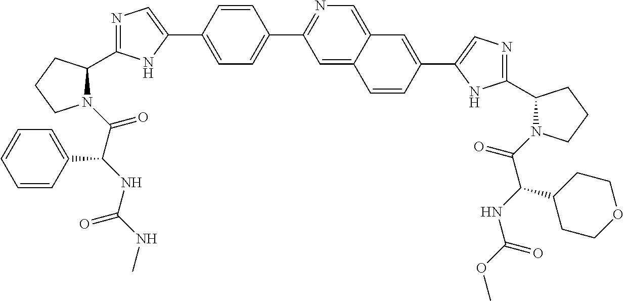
N1(C(=O)C(NC(NC)=O)C2=CC=CC=C2)C(C2=NC=C(C3=CC=C(C4=NC=C5C(=C4)C=CC(C4=CN=C(C6N(C(C(C7CCOCC7)NC(=O)OC)=O)CCC6)N4)=C5)C=C3)N2)CCC1
